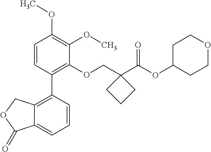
C1=CC(C2=C3C(=CC=C2)C(=O)OC3)=C(OCC2(C(OC3CCOCC3)=O)CCC2)C(OC)=C1OC
